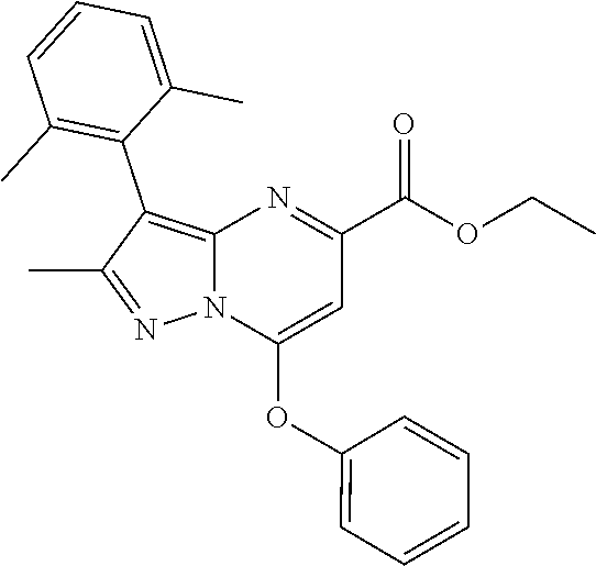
C12=C(C3=C(C)C=CC=C3C)C(C)=NN1C(OC1=CC=CC=C1)=CC(C(OCC)=O)=N2
